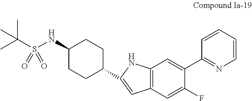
C1(NS(C(C)(C)C)(=O)=O)CCC(C2=CC3=C(C=C(C4=NC=CC=C4)C(F)=C3)N2)CC1
